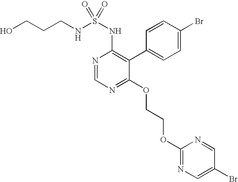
C(CNS(NC1=C(C2=CC=C(Br)C=C2)C(OCCOC2=NC=C(Br)C=N2)=NC=N1)(=O)=O)CO
